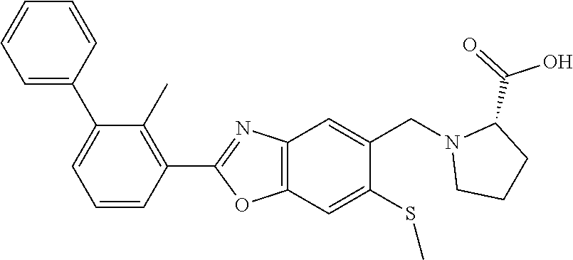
N1(CC2=CC3=C(OC(C4=C(C)C(C5=CC=CC=C5)=CC=C4)=N3)C=C2SC)CCCC1C(=O)O
